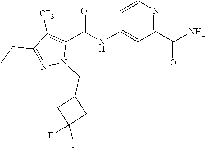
C1=C(NC(C2=C([CF3])C(CC)=NN2CC2CC(F)(F)C2)=O)C=CN=C1C(=O)N
